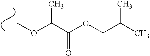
COC(C(OCC(C)C)=O)C
